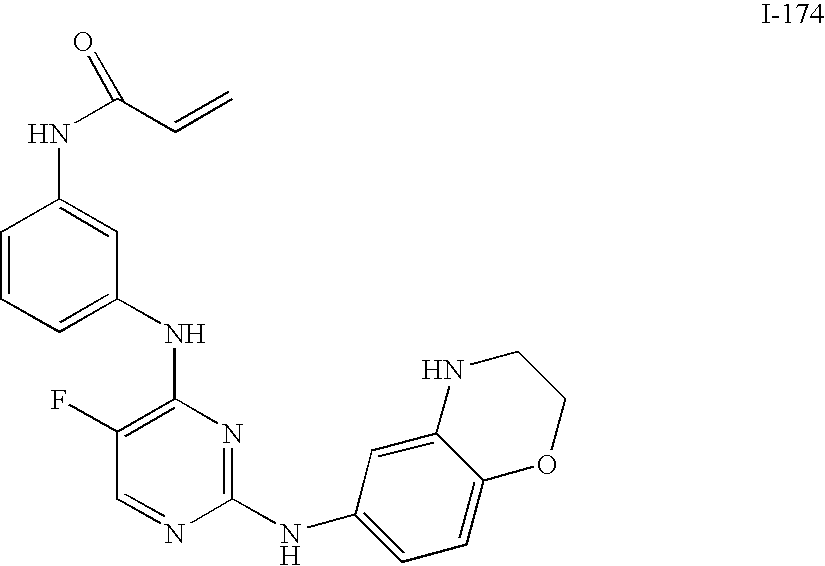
C1(F)=C(NC2=CC=CC(NC(C=C)=O)=C2)N=C(NC2=CC=C3C(=C2)NCCO3)N=C1
